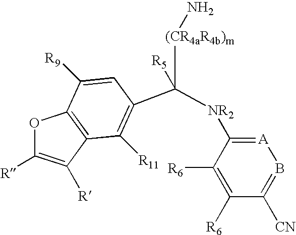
C1([CN])=B[A]=C([NR2]C([R5])([(CR4aR4b)m]N)C2=C([R11])C3=C(OC([R])=C3[R])C([R9])=C2)C([R6])=C1[R6]
